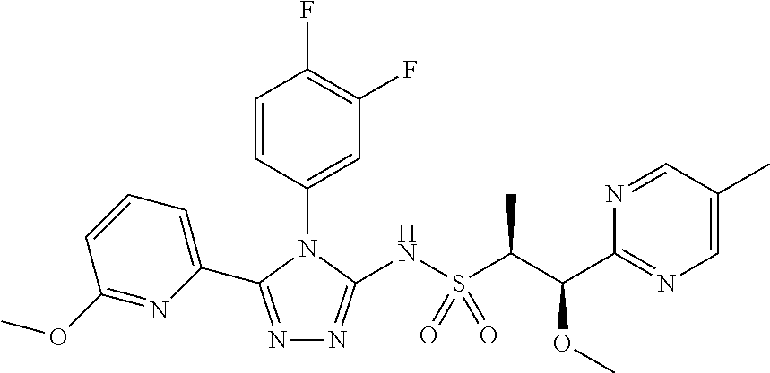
N1=C(C2=CC=CC(OC)=N2)N(C2=CC(F)=C(F)C=C2)C(NS(C(C)C(OC)C2=NC=C(C)C=N2)(=O)=O)=N1
